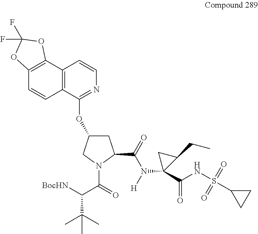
C12=C(C(OC3CC(C(=O)N([H])C4(C(NS(C5CC5)(=O)=O)=O)C(CC)C4)N(C(=O)C([BocHN])C(C)(C)C)C3)=NC=C1)C=CC1=C2OC(F)(F)O1
